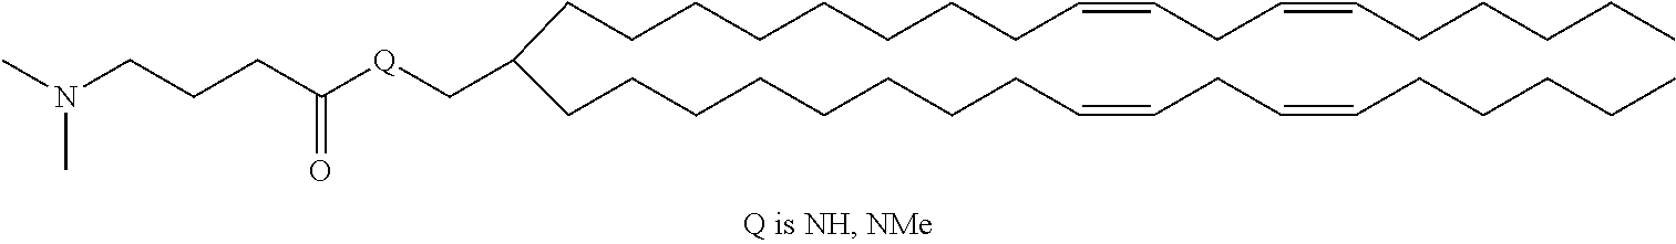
C(CCCCCCCCC(CCCCCCCCC=CCC=CCCCCC)C[Q]C(CCCN(C)C)=O)=CCC=CCCCCC
